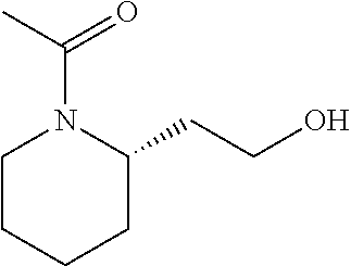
C1CCCC(CCO)N1C(=O)C
